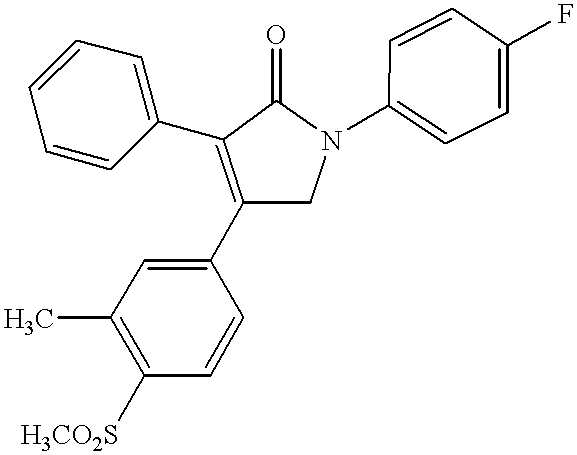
C1(C)=C([H3CO2S])C=CC(C2=C(C3=CC=CC=C3)C(=O)N(C3=CC=C(F)C=C3)C2)=C1
